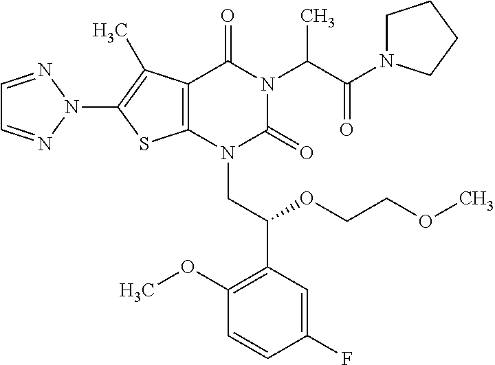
C12=C(C(C)=C(N3N=CC=N3)S1)C(=O)N(C(C(=O)N1CCCC1)C)C(=O)N2CC(C1=C(OC)C=CC(F)=C1)OCCOC
